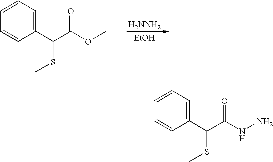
[H2NNH2].[EtOH].O=C(OC)C(SC)C1=CC=CC=C1.O=C(NN)C(SC)C1=CC=CC=C1
